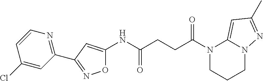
O1C(NC(CCC(N2CCCN3C2=CC(C)=N3)=O)=O)=CC(C2=NC=CC(Cl)=C2)=N1
